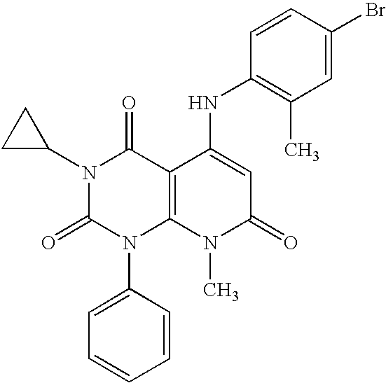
N1(C2CC2)C(=O)N(C2=CC=CC=C2)C2=C(C1=O)C(NC1=C(C)C=C(Br)C=C1)=CC(=O)N2C
